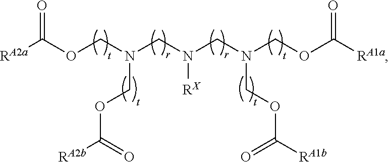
[RA2a]C(OCN(CN(CN(COC([RA1a])=O)COC([RA1b])=O)[RX])COC([RA2b])=O)=O
